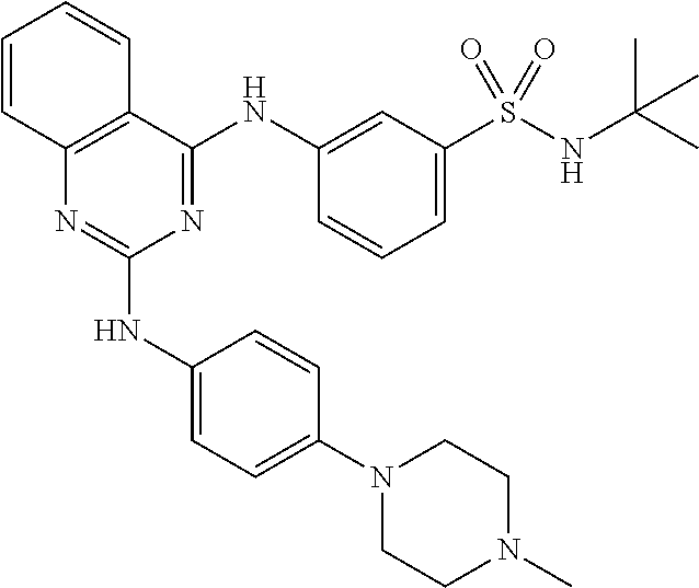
C12=C(C(NC3=CC(S(NC(C)(C)C)(=O)=O)=CC=C3)=NC(NC3=CC=C(N4CCN(C)CC4)C=C3)=N1)C=CC=C2
